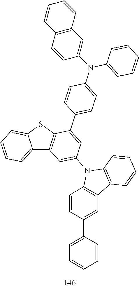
C12=CC=CC=C1SC1=C2C=C(N2C3=C(C=C(C4=CC=CC=C4)C=C3)C3=C2C=CC=C3)C=C1C1=CC=C(N(C2=CC=CC=C2)C2=CC3=C(C=C2)C=CC=C3)C=C1
